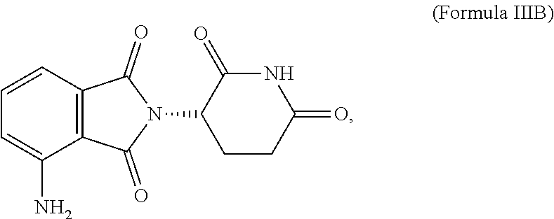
C1=C(N)C2=C(C=C1)C(=O)N(C1C(=O)NC(=O)CC1)C2=O
